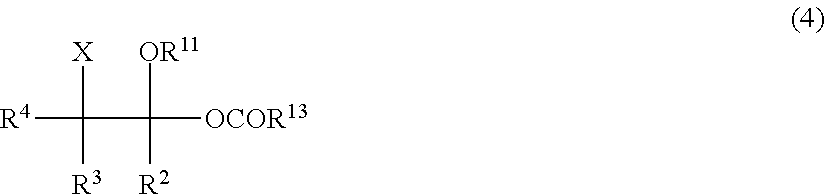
[R4]C([X])([R3])C([OR11])([R2])[OCOR13]
